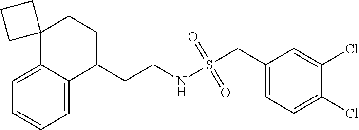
C1=C2C(=CC=C1)C(CCNS(CC1=CC=C(Cl)C(Cl)=C1)(=O)=O)CCC21CCC1
